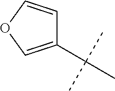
CC(C)(C)C1=COC=C1
